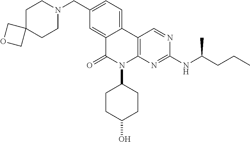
C1C2(CCN(CC3=CC=C4C(=C3)C(=O)N(C3CCC(O)CC3)C3=C4C=NC(NC(CCC)C)=N3)C1)COC2
